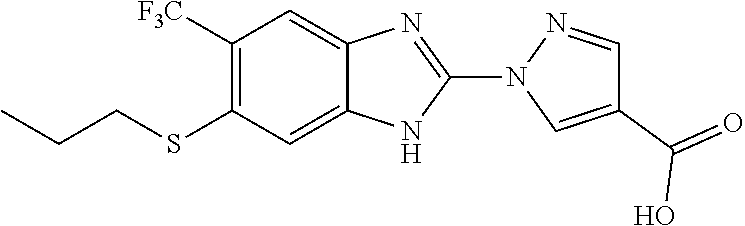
[F3C]C1=C(SCCC)C=C2C(=C1)N=C(N1C=C(C(=O)O)C=N1)N2
